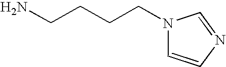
NCCCCN1C=CN=C1
